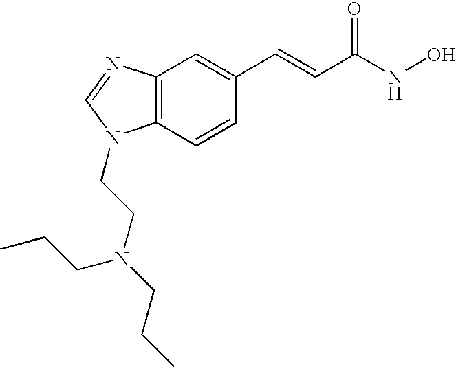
C12=C(C=CC(C=CC(=O)NO)=C1)N(CCN(CCC)CCC)C=N2
